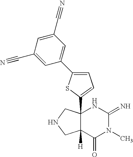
C12(C3=CC=C(C4=CC(C#N)=CC(C#N)=C4)S3)C([H])(C(=O)N(C)C(=N)N1)CNC2
